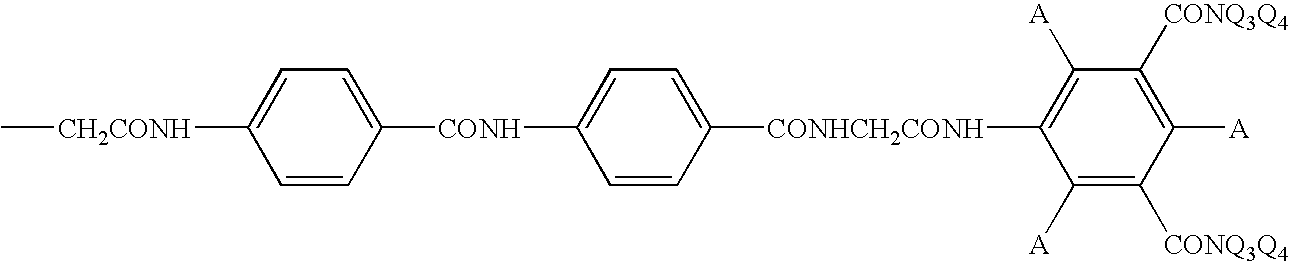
C[CH2CONH]C1=CC=C([CONH]C2=CC=C([CONHCH2CONH]C3=C([A])C([CONQ3Q4])=C([A])C([CONQ3Q4])=C3[A])C=C2)C=C1
